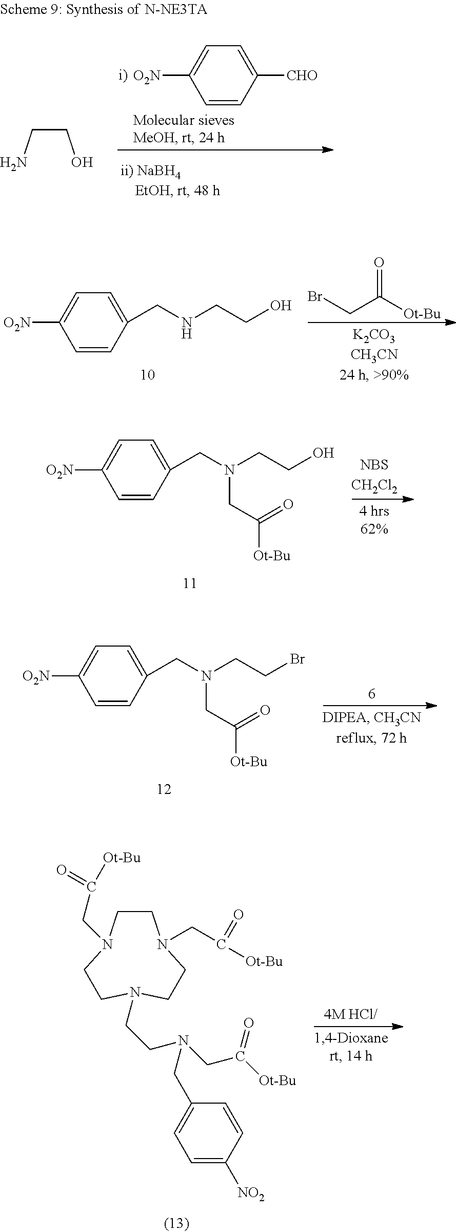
C1=CC(CN(CCO)CC([Ot-Bu])=O)=CC=C1[O2N].C1=CC(CNCCO)=CC=C1[O2N].BrCC([Ot-Bu])=O.C1=CC(CN(CCBr)CC([Ot-Bu])=O)=CC=C1[O2N].C1=CC([CHO])=CC=C1[O2N].C(CN)O.C1CN(CC(=O)[Ot-Bu])CCN(CCN(CC([Ot-Bu])=O)CC2=CC=C([NO2])C=C2)CCN1CC(=O)[Ot-Bu]
